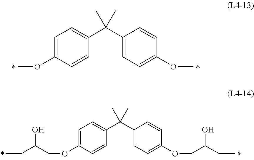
C1=C(OC)C=CC(C(C2=CC=C(OC)C=C2)(C)C)=C1.C1=C(OCC(O)CC)C=CC(C(C2=CC=C(OCC(O)CC)C=C2)(C)C)=C1
